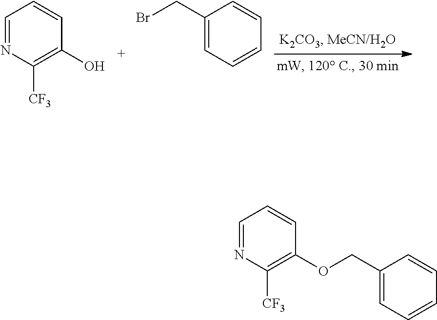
C1(CBr)=CC=CC=C1.C1=NC([CF3])=C(O)C=C1.C1=NC([CF3])=C(OCC2=CC=CC=C2)C=C1
